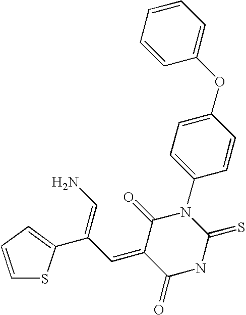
C1=CC=C(C(C=C2C(=O)NC(=S)N(C3=CC=C(OC4=CC=CC=C4)C=C3)C2=O)=CN)S1
